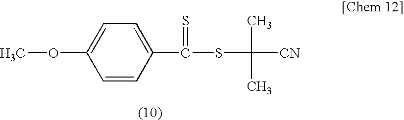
C1=CC(OC)=CC=C1C(SC(C)(C)[CN])=S
